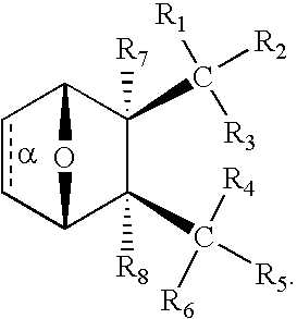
c1cC2C(C([R5])([R4])[R6])([R8])C(C([R2])([R3])[R1])([R7])C1O2
